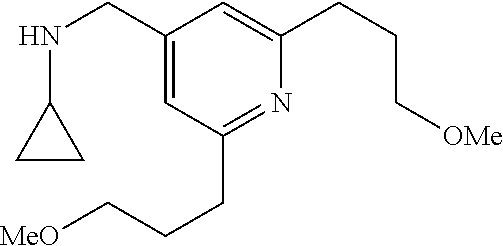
C1(CNC2CC2)=CC(CCC[MeO])=NC(CCC[OMe])=C1
